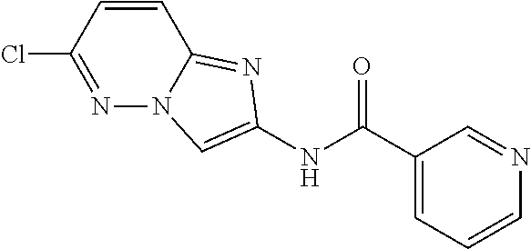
ClC1=NN2C(=NC(NC(C3=CC=CN=C3)=O)=C2)C=C1
